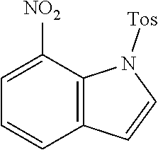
C12=C(C([NO2])=CC=C1)N([Tos])C=C2
